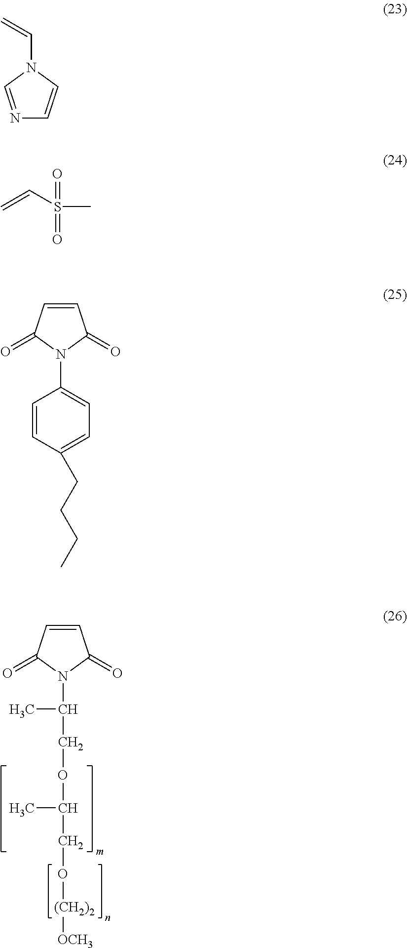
C1=CC(=O)N(C2=CC=C(CCCC)C=C2)C1=O.C1=CC(=O)N(C(COC(C)CO[(CH2)2][OCH3])C)C1=O.N1=CN(C=C)C=C1.C=CS(C)(=O)=O
